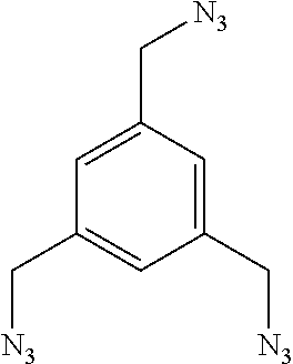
C1(C[N3])=CC(C[N3])=CC(C[N3])=C1
